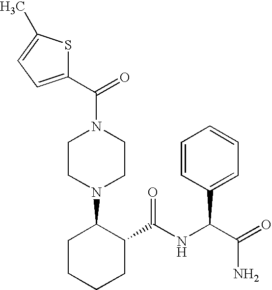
C(N1CCN(C2CCCCC2C(NC(C(=O)N)C2=CC=CC=C2)=O)CC1)(=O)C1=CC=C(C)S1
